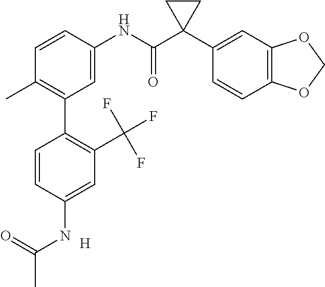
C1=C(NC(C2(C3=CC4=C(C=C3)OCO4)CC2)=O)C=CC(C)=C1C1=C(C(F)(F)F)C=C(NC(C)=O)C=C1.[H]
